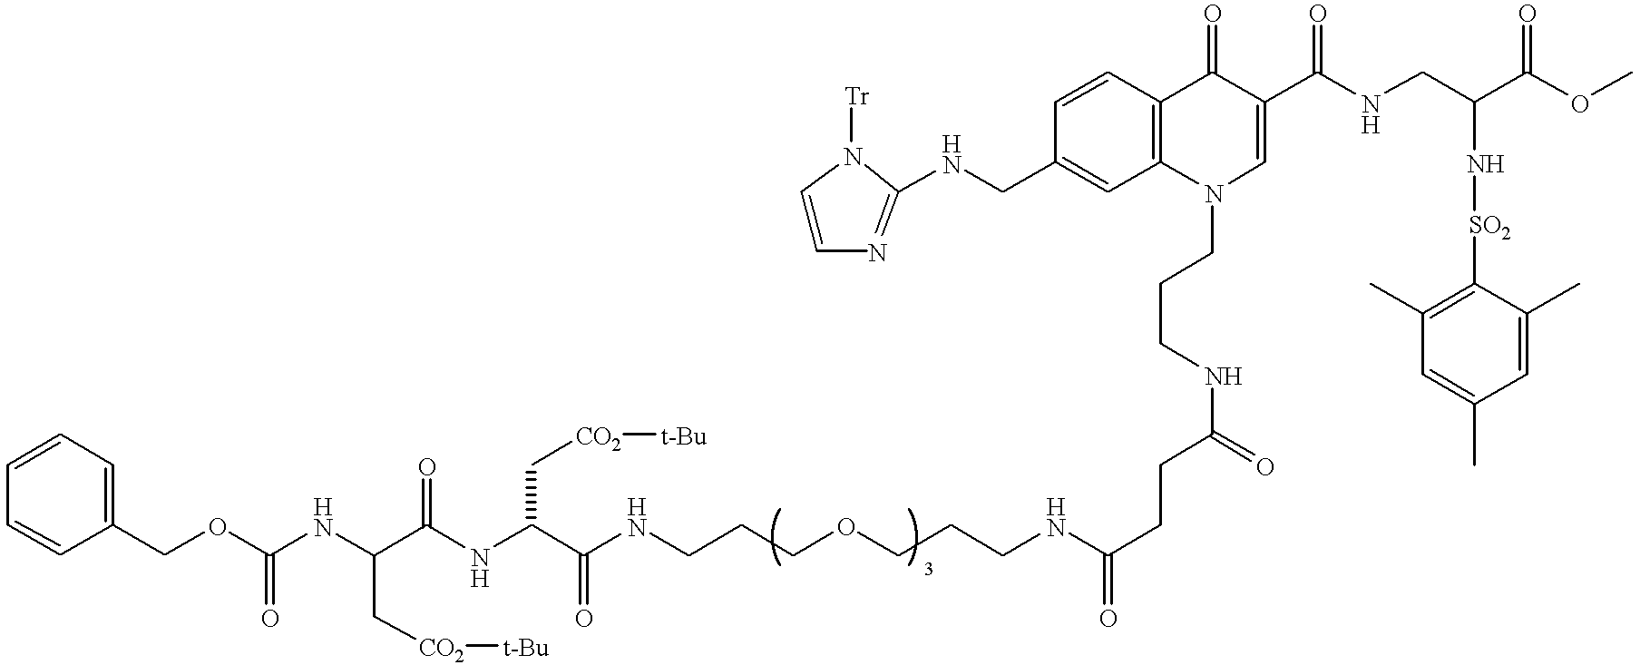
C(C(NC(C(NC(OCC1=CC=CC=C1)=O)C[CO2][t-Bu])=O)C[CO2][t-Bu])(NCCCOCCCNC(CCC(NCCCN1C=C(C(NCC(C(=O)OC)N[SO2]C2=C(C)C=C(C)C=C2C)=O)C(=O)C2=C1C=C(CNC1=NC=CN1[Tr])C=C2)=O)=O)=O
